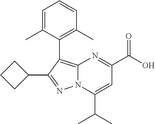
N12C(=C(C3=C(C)C=CC=C3C)C(C3CCC3)=N1)N=C(C(O)=O)C=C2C(C)C
